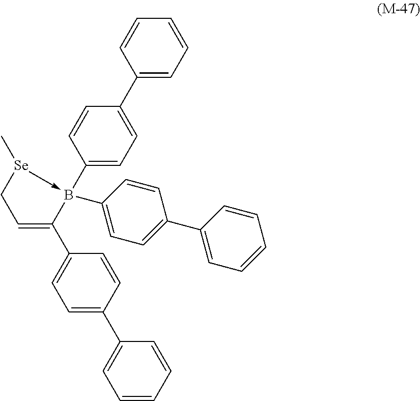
C1=C(C2=CC=C(C3=CC=CC=C3)C=C2)B(C2=CC=C(C3=CC=CC=C3)C=C2)(C2=CC=C(C3=CC=CC=C3)C=C2)-[Se](C)C1
